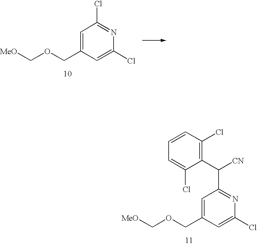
C1=C(COC[MeO])C=C(Cl)N=C1C([CN])C1=C(Cl)C=CC=C1Cl.C1=C(COC[MeO])C=C(Cl)N=C1Cl
